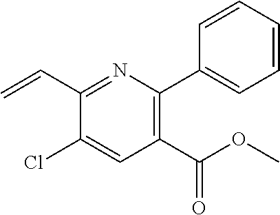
C1(C=C)=NC(C2=CC=CC=C2)=C(C(OC)=O)C=C1Cl
